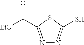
N1=C(C([EtO])=O)SC(S)=N1
